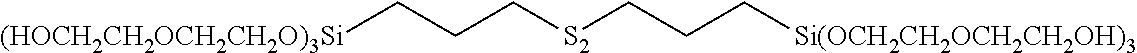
[(HOCH2CH2OCH2CH2O)3Si]CCC[S2]CCC[Si(OCH2CH2OCH2CH2OH)3]
